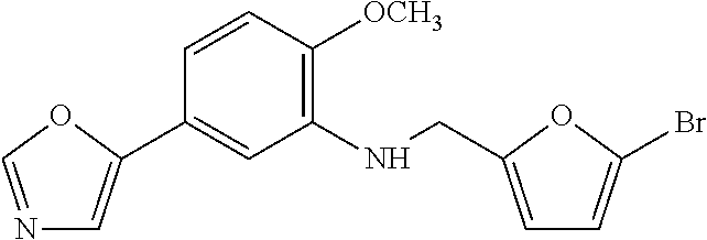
N1=COC(C2=CC(NCC3=CC=C(Br)O3)=C([OCH3])C=C2)=C1
